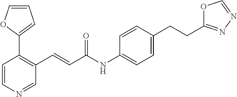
C1=CN=CC(C=CC(NC2=CC=C(CCC3=NN=CO3)C=C2)=O)=C1C1=CC=CO1
